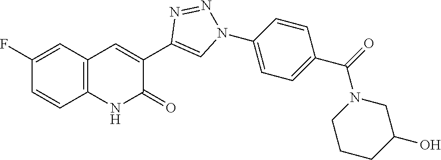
C1=CC2=C(C=C1F)C=C(C1=CN(C3=CC=C(C(=O)N4CCCC(O)C4)C=C3)N=N1)C(=O)N2
